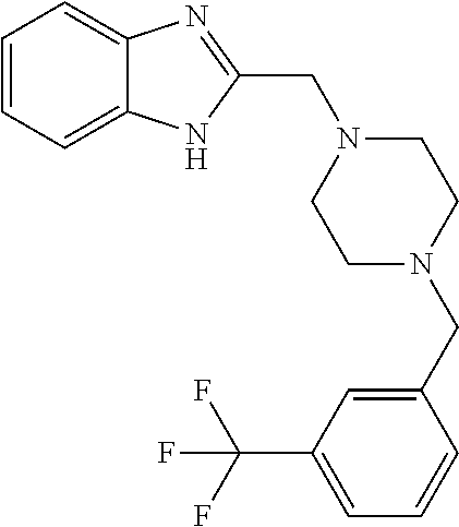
C1=CC=C2C(=C1)N=C(CN1CCN(CC3=CC(C(F)(F)F)=CC=C3)CC1)N2
